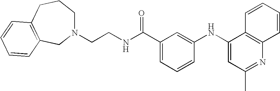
C(CNC(C1=CC=CC(NC2=CC(C)=NC3=C2C=CC=C3)=C1)=O)N1CCCC2=C(C1)C=CC=C2
